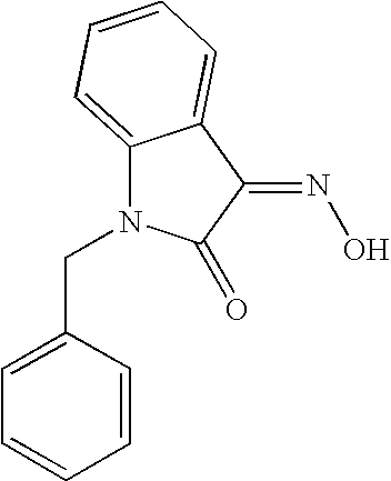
C1=C(CN2C3=CC=CC=C3C(=NO)C2=O)C=CC=C1
